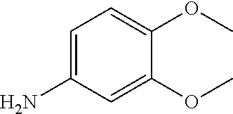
C1=C(N)C=C(OC)C(OC)=C1
